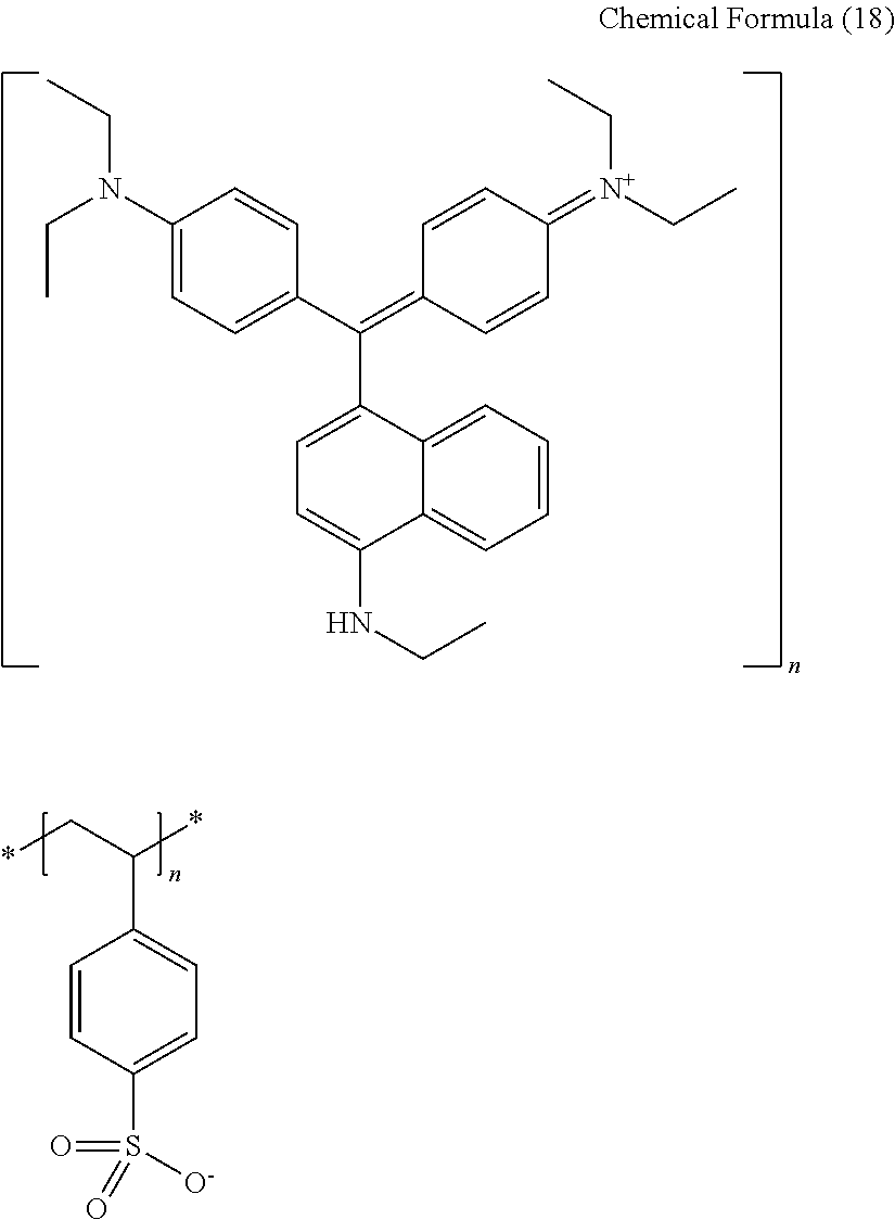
C1(N(CC)CC)=CC=C(C(=C2C=CC(=[N+](CC)CC)C=C2)C2=CC=C(NCC)C3=CC=CC=C23)C=C1.*CC(*)C1=CC=C(S([O-])(=O)=O)C=C1
